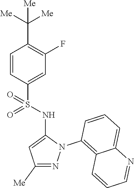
C1=CC(S(NC2=CC([Me])=NN2C2=C3C(=CC=C2)N=CC=C3)(=O)=O)=CC(F)=C1C([Me])([Me])[Me]
